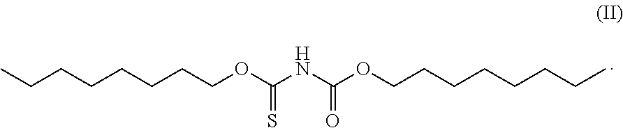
C(CCCCCCOC(NC(OCCCCCCCC)=O)=S)C
